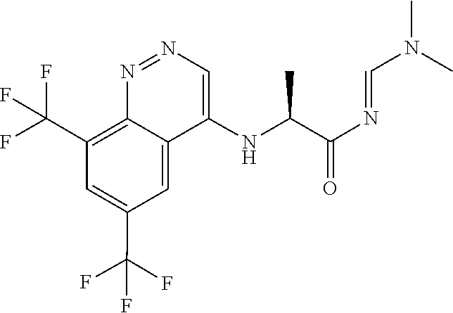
N1=NC2=C(C(F)(F)F)C=C(C(F)(F)F)C=C2C(NC(C(N=CN(C)C)=O)C)=C1
